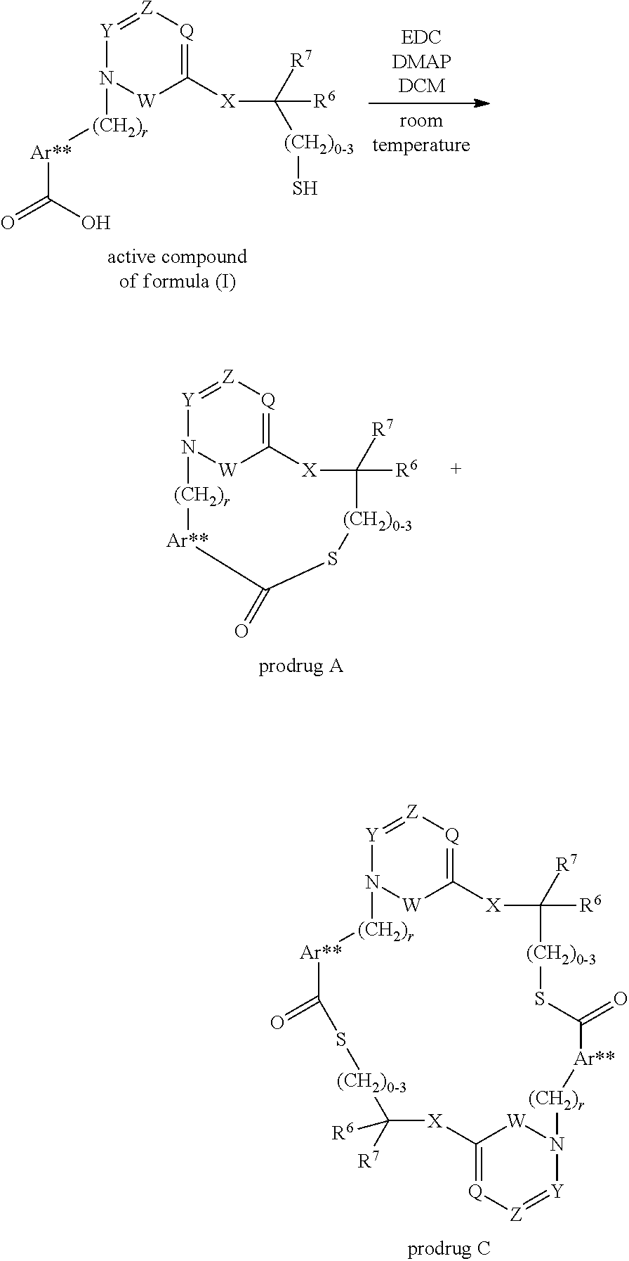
[Y]1=[Z][Q]=C([X]C([(CH2)0-3]S)([R7])[R6])[W]N1[(CH2)r][Ar**]C(O)=O.[Y]1=[Z][Q]=C2[W]N1[(CH2)r][Ar**]C(=O)S[(CH2)0-3]C([R7])([R6])[X]2.[Y]1=[Z][Q]=C2[W]N1[(CH2)r][Ar**]C(=O)S[(CH2)0-3]C([R7])([R6])[X]C1=[Q][Z]=[Y]N([W]1)[(CH2)r][Ar**]C(=O)S[(CH2)0-3]C([R7])([R6])[X]2
